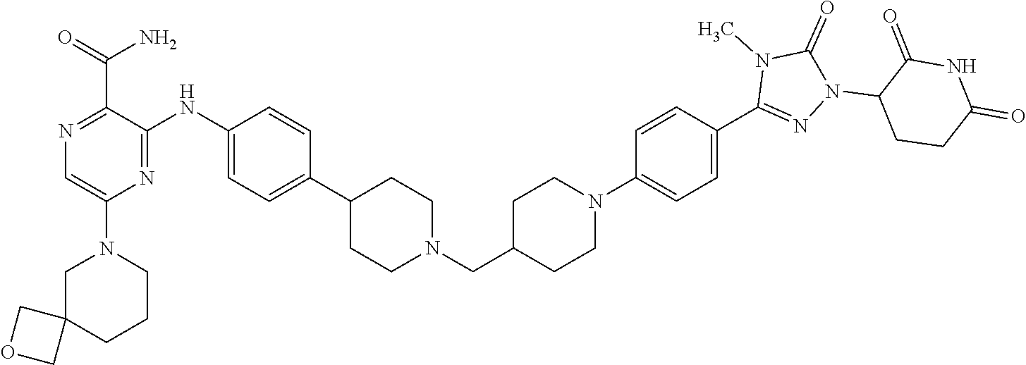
C1(N2CC3(CCC2)COC3)=CN=C(C(N)=O)C(NC2=CC=C(C3CCN(CC4CCN(C5=CC=C(C6=NN(C7C(=O)NC(=O)CC7)C(=O)N6C)C=C5)CC4)CC3)C=C2)=N1
